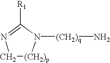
C1[(CH2)p]N([(CH2)q]N)C([R1])=N1
